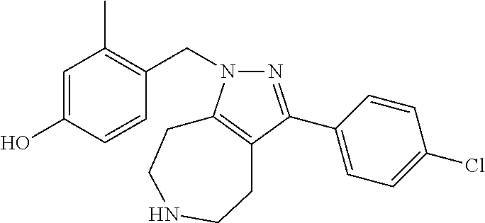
N1(CC2=C(C)C=C(O)C=C2)N=C(C2=CC=C(Cl)C=C2)C2=C1CCNCC2
